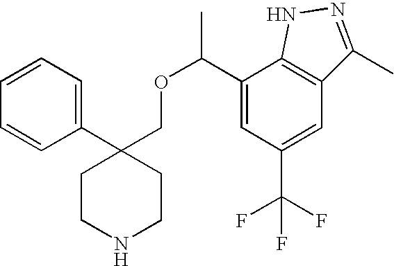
C1=CC=C(C2(COC(C3=CC(C(F)(F)F)=CC4=C3NN=C4C)C)CCNCC2)C=C1
